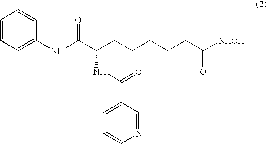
C1=CC=C(NC(C(CCCCCC([NHOH])=O)NC(=O)C2=CC=CN=C2)=O)C=C1
